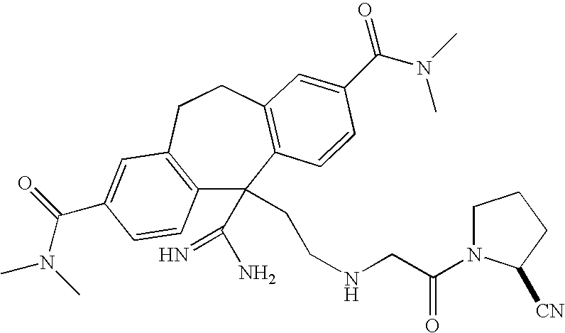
C12=C(CCC3=C(C1(C(N)=N)CCNCC(=O)N1CCCC1[CN])C=CC(C(=O)N(C)C)=C3)C=C(C(N(C)C)=O)C=C2
